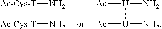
[Ac-Cys-T]([Ac-Cys-T]N)N.[U]([U]([NH2])[Ac])(N)[Ac]
